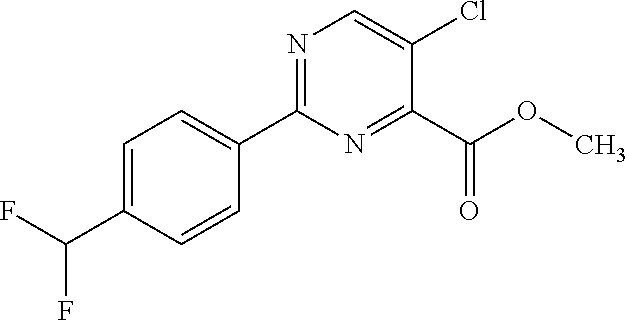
C1(C(F)F)=CC=C(C2=NC=C(Cl)C(C(=O)OC)=N2)C=C1
